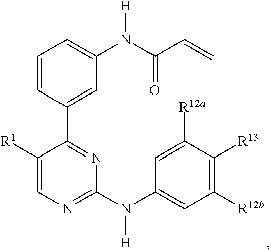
C1=CC(C2=NC(N(C3=CC([R12b])=C([R13])C([R12a])=C3)[H])=NC=C2[R1])=CC(N(C(C=C)=O)[H])=C1
